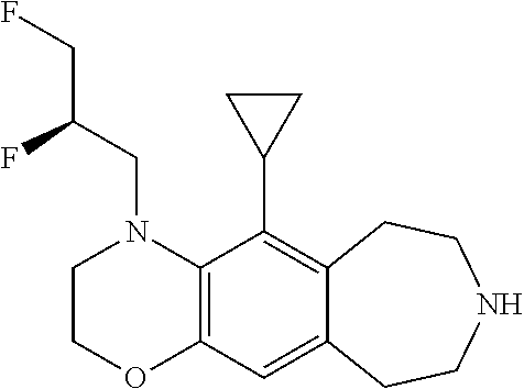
N1(CC(F)CF)C2=C(OCC1)C=C1C(=C2C2CC2)CCNCC1
